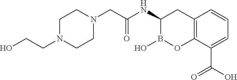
C12=C(C(C(O)=O)=CC=C1)OB(O)C(NC(=O)CN1CCN(CCO)CC1)C2
